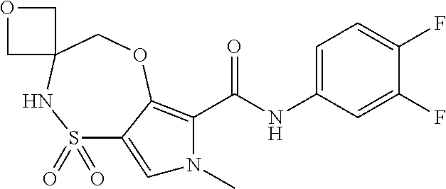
C1(F)=CC(NC(=O)C2=C3C(=CN2C)S(=O)(=O)NC2(CO3)COC2)=CC=C1F
